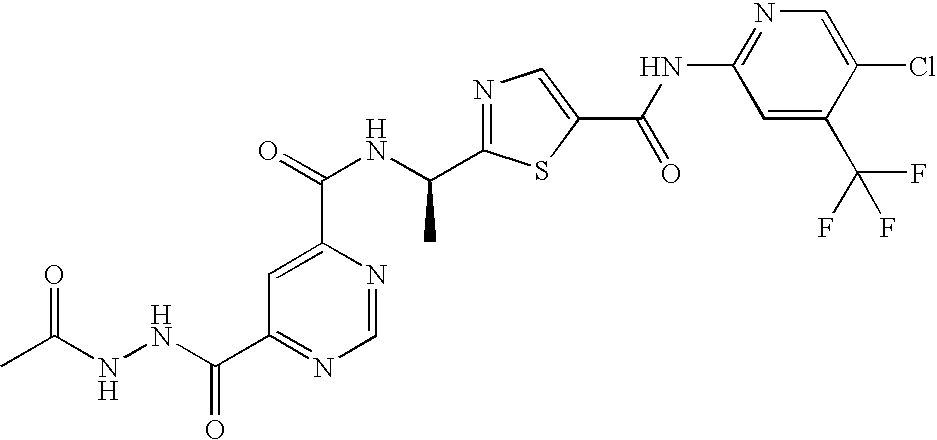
N1=C(C(NC(=O)C2=CC(C(NNC(C)=O)=O)=NC=N2)C)SC(C(NC2=NC=C(Cl)C(C(F)(F)F)=C2)=O)=C1
